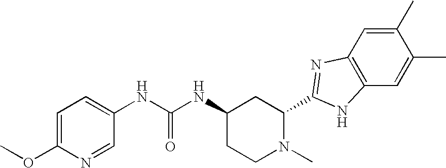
N(C(NC1CCN(C)C(C2=NC3=C(C=C(C)C(C)=C3)N2)C1)=O)C1=CC=C(OC)N=C1
